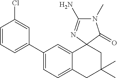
C1(C2=CC=CC(Cl)=C2)=CC=C2C(=C1)C1(CC(C)(C)C2)C(=O)N(C)C(N)=N1
